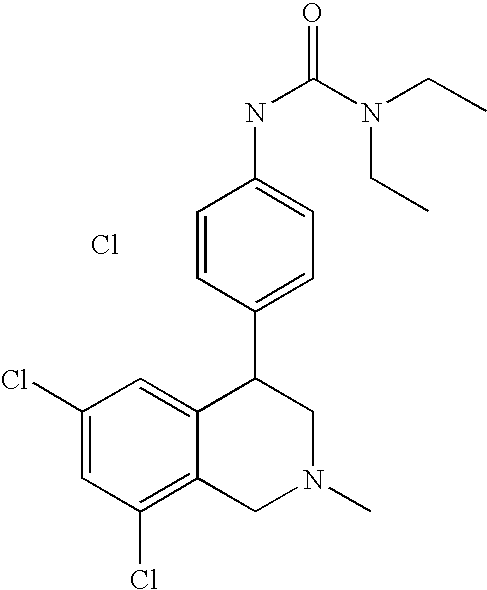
C1(Cl)=CC(Cl)=C2C(=C1)C(C1=CC=C(NC(=O)N(CC)CC)C=C1)CN(C)C2.Cl
